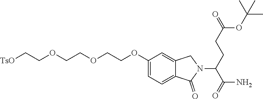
[TsO]CCOCCOCCOC1=CC=C2C(=C1)CN(C(CCC(=O)OC(C)(C)C)C(=O)N)C2=O
